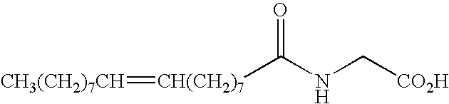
[CH(CH2)7](C(NC[CO2H])=O)=[CH3(CH2)7CH]
